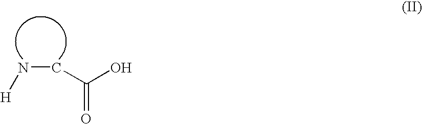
C(N[H])C(O)=O
